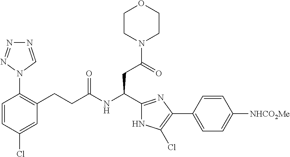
C1(Cl)=CC(CCC(NC(CC(=O)N2CCOCC2)C2=NC(C3=CC=C([NHCO2Me])C=C3)=C(Cl)N2)=O)=C(N2C=NN=N2)C=C1
